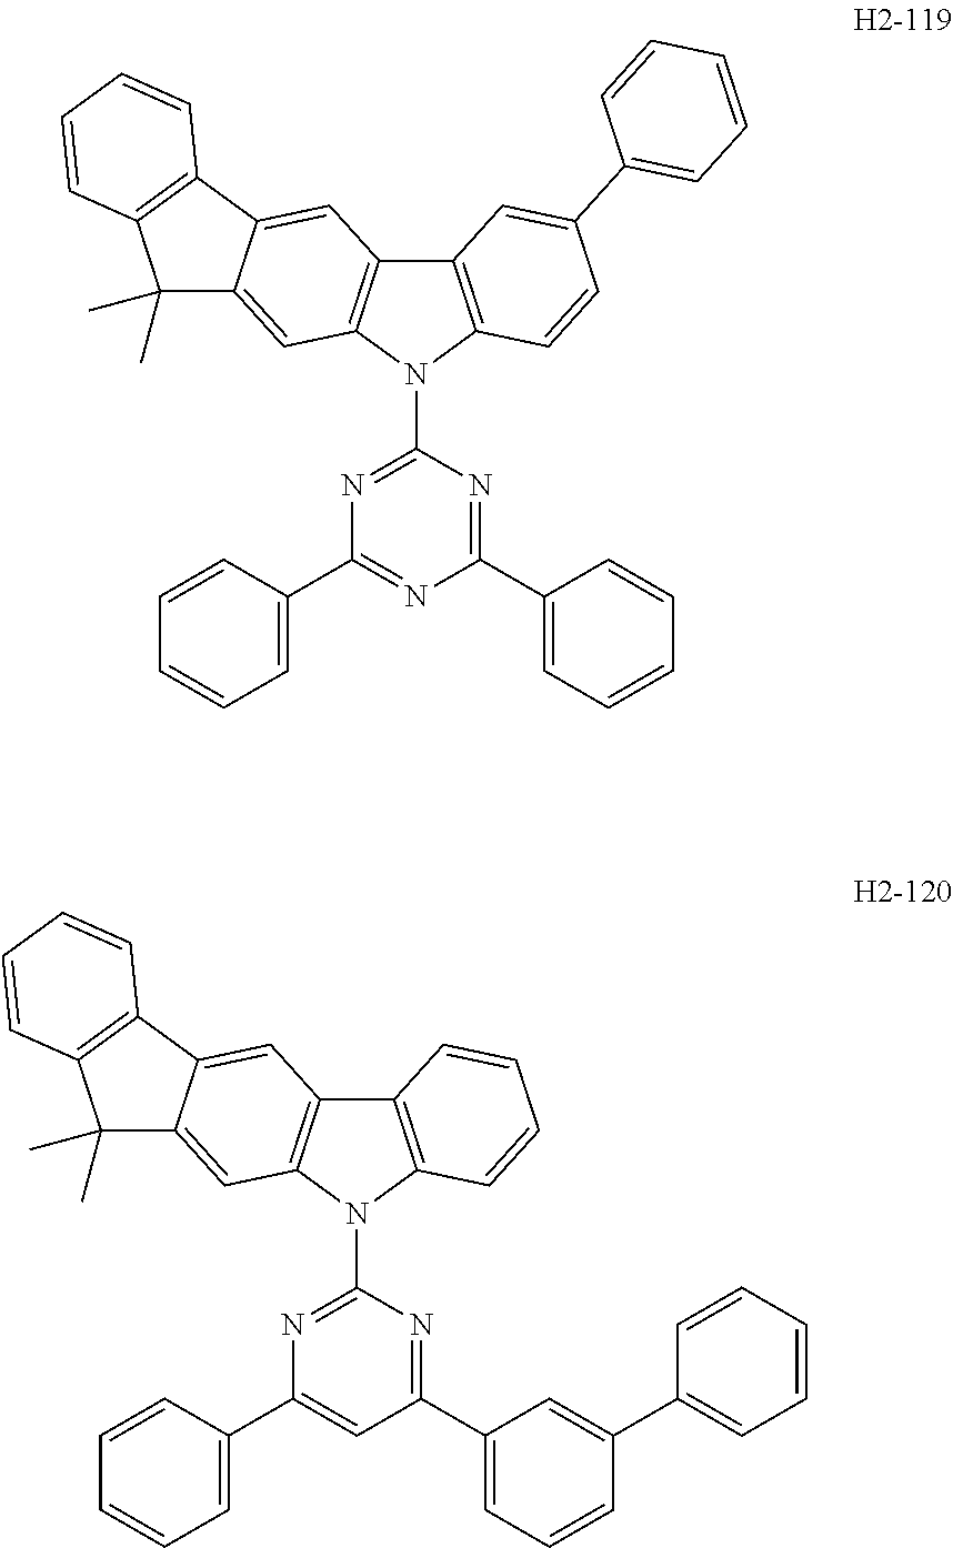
C12=C(C=CC(C3=CC=CC=C3)=C1)N(C1=NC(C3=CC=CC=C3)=NC(C3=CC=CC=C3)=N1)C1=C2C=C2C(=C1)C(C)(C)C1=C2C=CC=C1.C12=C(C=CC=C1)N(C1=NC(C3=CC=CC=C3)=CC(C3=CC=CC(C4=CC=CC=C4)=C3)=N1)C1=C2C=C2C(=C1)C(C)(C)C1=C2C=CC=C1
